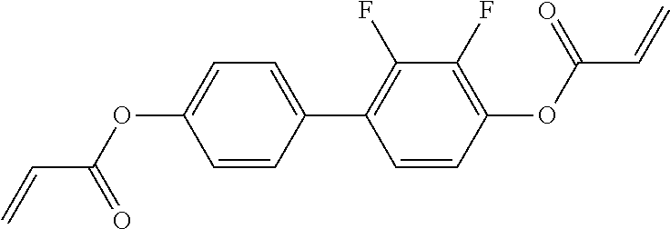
C=CC(OC1=CC=C(C2=C(F)C(F)=C(OC(C=C)=O)C=C2)C=C1)=O
